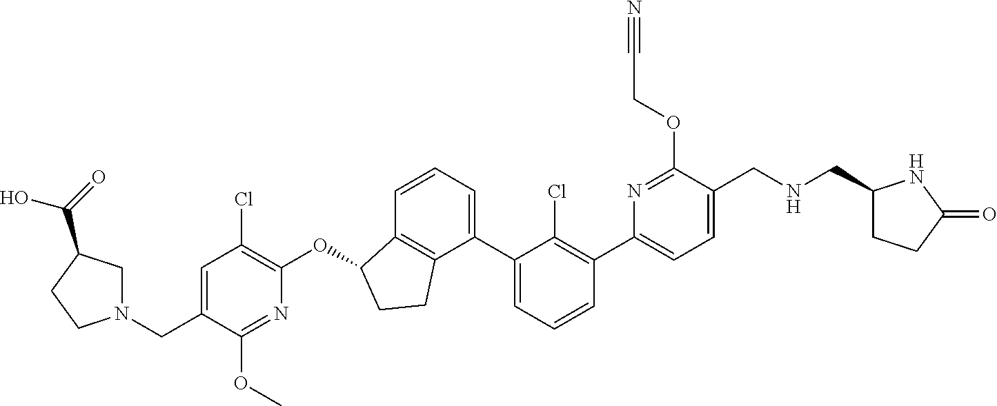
O(C1C2=C(CC1)C(C1=CC=CC(C3=CC=C(CNCC4CCC(=O)N4)C(OCC#N)=N3)=C1Cl)=CC=C2)C1=C(Cl)C=C(CN2CC(C(=O)O)CC2)C(OC)=N1
